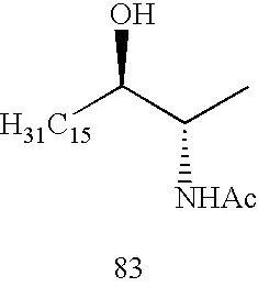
[H31C15]C(C(C)[NHAc])O
